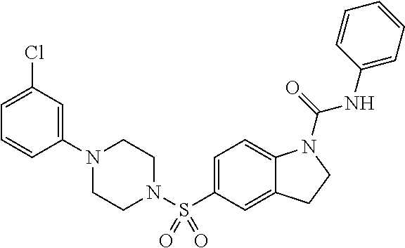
C1(N2CCN(S(C3=CC=C4C(=C3)CCN4C(=O)NC3=CC=CC=C3)(=O)=O)CC2)=CC(Cl)=CC=C1
